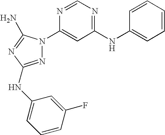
N1=C(NC2=CC=CC(F)=C2)N=C(N)N1C1=CC(NC2=CC=CC=C2)=NC=N1
